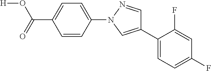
C1=C(F)C(C2=CN(C3=CC=C(C(O[H])=O)C=C3)N=C2)=CC=C1F
